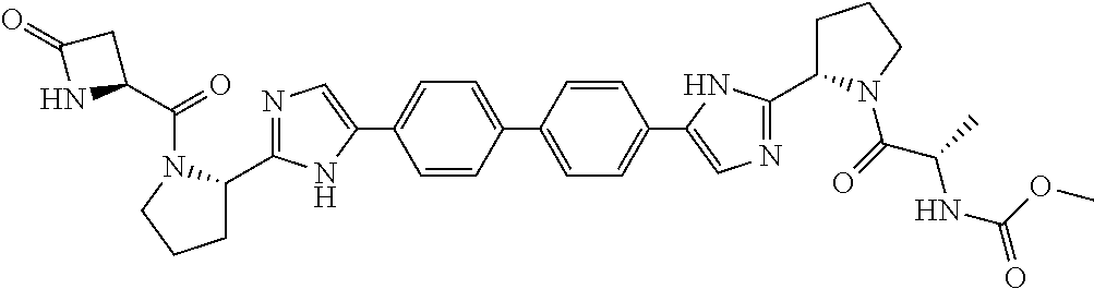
C1=CC(C2=CC=C(C3=CN=C(C4CCCN4C(=O)C(NC(OC)=O)C)N3)C=C2)=CC=C1C1=CN=C(C2CCCN2C(C2CC(=O)N2)=O)N1
